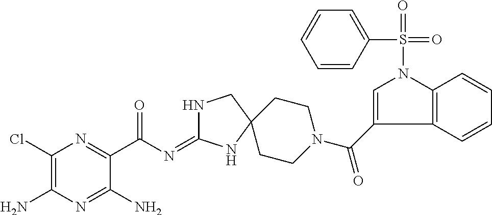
C1(Cl)=C(N)N=C(N)C(C(N=C2NCC3(N2)CCN(C(=O)C2=CN(S(=O)(=O)C4=CC=CC=C4)C4=C2C=CC=C4)CC3)=O)=N1
